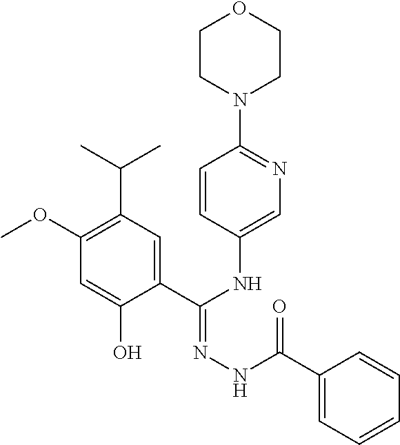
C1(OC)=C(C(C)C)C=C(C(NC2=CN=C(N3CCOCC3)C=C2)=NNC(C2=CC=CC=C2)=O)C(O)=C1
